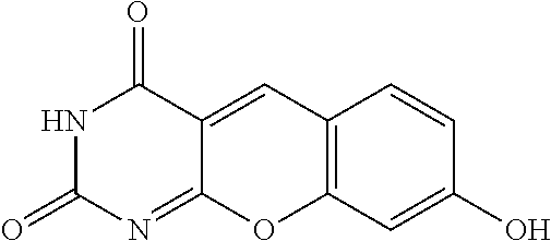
N1C(=O)N=C2C(=CC3=C(O2)C=C(O)C=C3)C1=O
